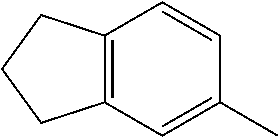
C12=C(CCC1)C=CC(C)=C2
